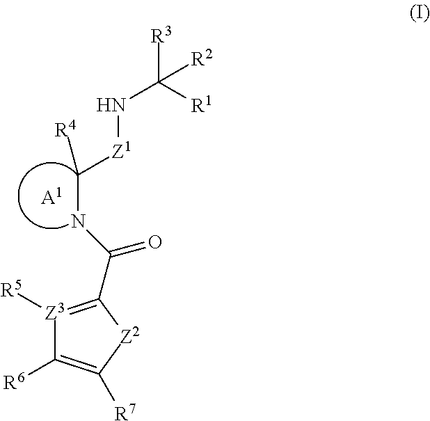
[Z3]1([R5])=C(C(NC([Z1]NC([R3])([R1])[R2])[R4])=O)[Z2]C([R7])=C1[R6].[A1]
